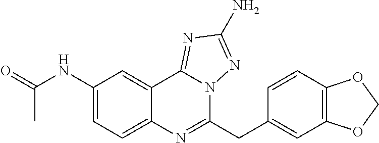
C1(NC(C)=O)=CC=C2C(=C1)C1=NC(N)=NN1C(CC1=CC3=C(C=C1)OCO3)=N2
